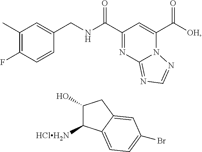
C1(C)=C(F)C=CC(CNC(C2=NC3=NC=NN3C(C([OH])=O)=C2)=O)=C1.C1(O)C([HClH2N])C2=CC=C(Br)C=C2C1
